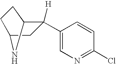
C1(C2([H])C3CCC(C2)N3)=CN=C(Cl)C=C1
